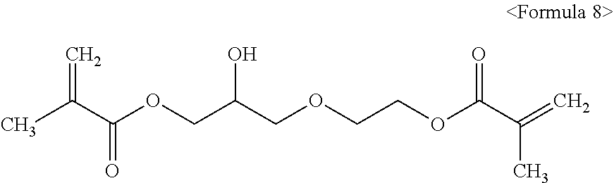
CC(C(OCC(COCCOC(C(=C)C)=O)O)=O)=C
